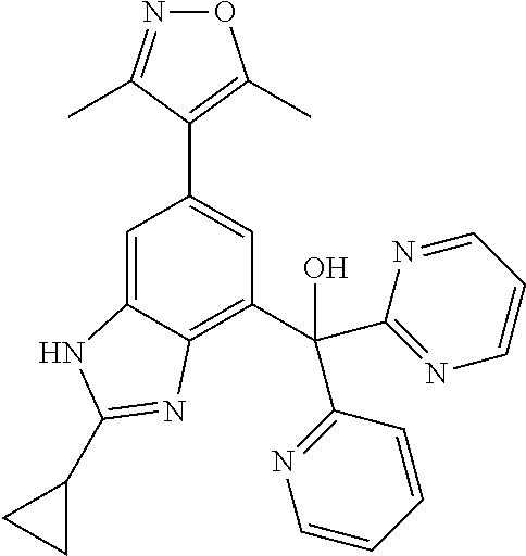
C1=C2C(=C(C(C3=NC=CC=C3)(C3=NC=CC=N3)O)C=C1C1=C(C)ON=C1C)N=C(C1CC1)N2
